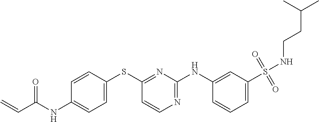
C1(NC(C=C)=O)=CC=C(SC2=NC(NC3=CC(S(=O)(=O)NCCC(C)C)=CC=C3)=NC=C2)C=C1
